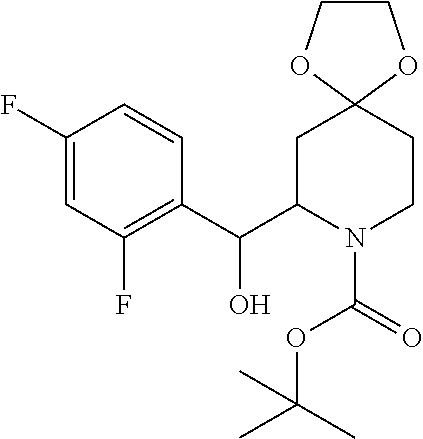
C1(F)=CC(F)=C(C(C2N(C(=O)OC(C)(C)C)CCC3(C2)OCCO3)O)C=C1
